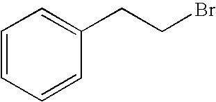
C1=CC=CC(CCBr)=C1
